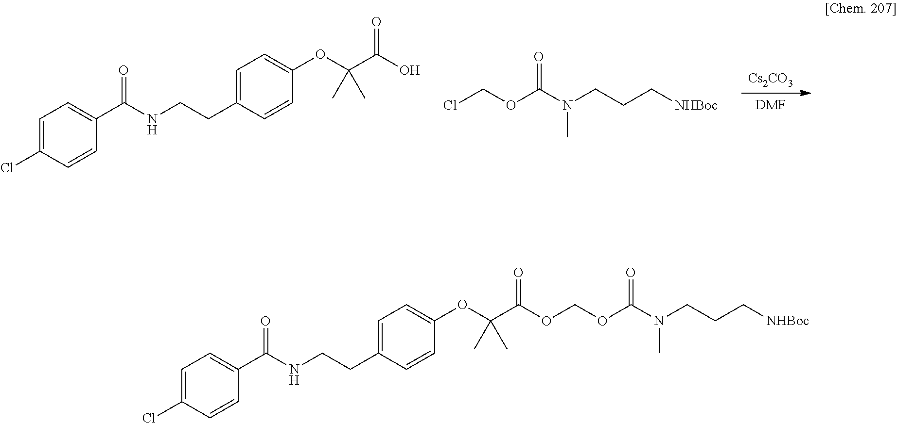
[Cs2CO3].[DMF].C1=C(Cl)C=CC(C(NCCC2=CC=C(OC(C(O)=O)(C)C)C=C2)=O)=C1.ClCOC(N(CCC[NHBoc])C)=O.C1=C(Cl)C=CC(C(NCCC2=CC=C(OC(C(=O)OCOC(N(CCC[NHBoc])C)=O)(C)C)C=C2)=O)=C1
